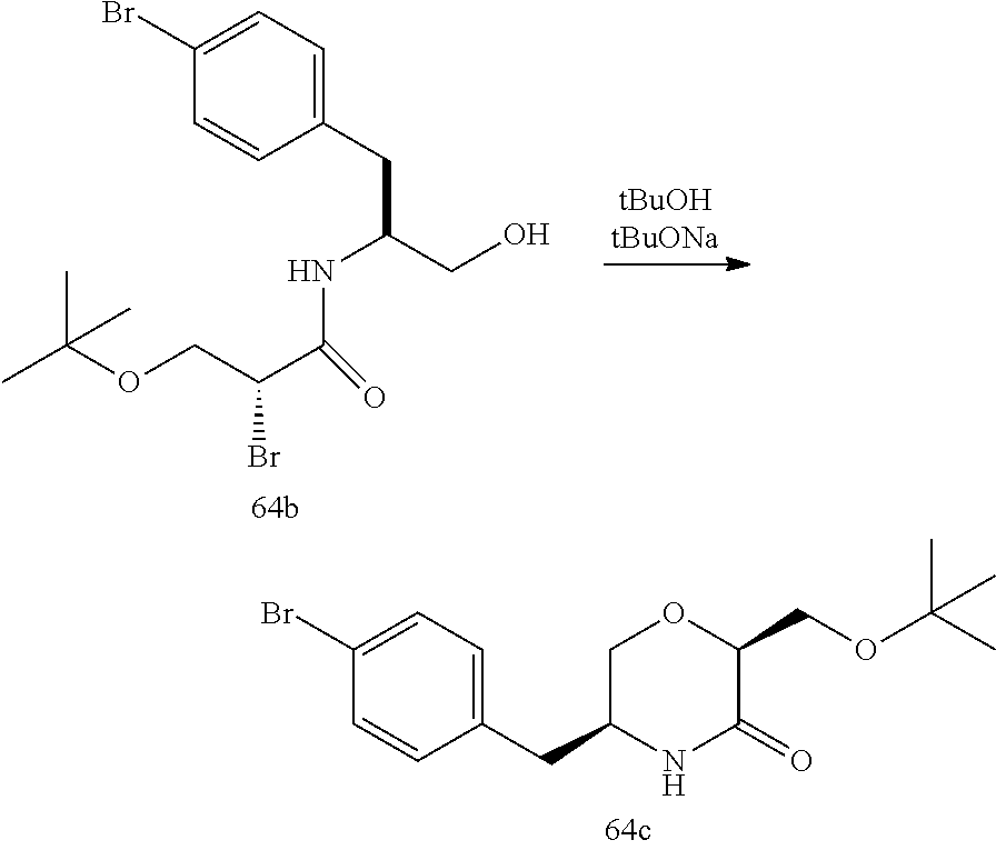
C1(CC2NC(=O)C(COC(C)(C)C)OC2)=CC=C(Br)C=C1.C1(CC(CO)NC(C(COC(C)(C)C)Br)=O)=CC=C(Br)C=C1
